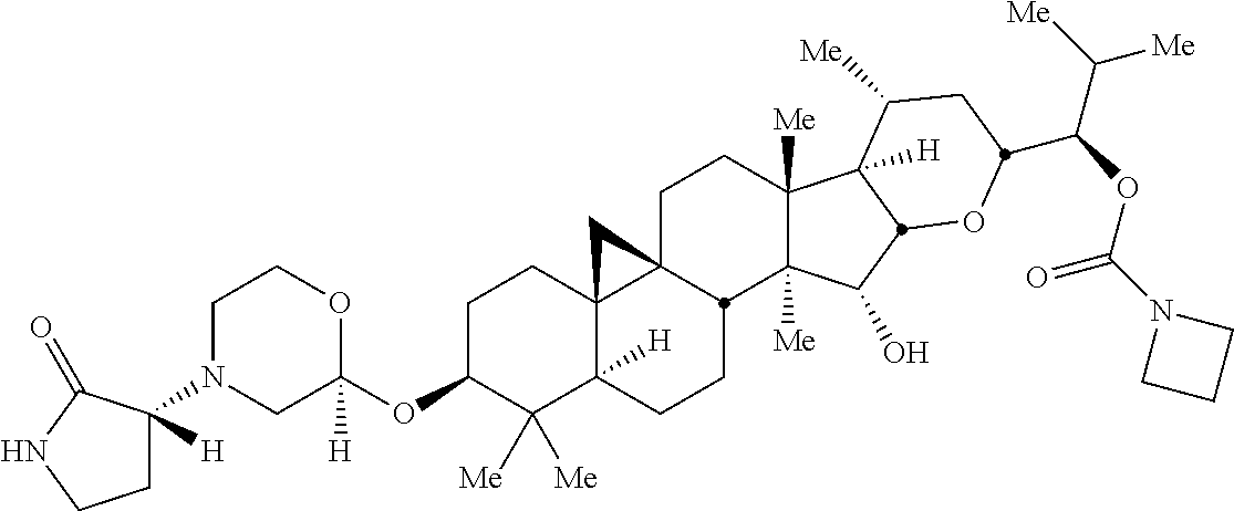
C1N(C2([H])CCNC2=O)CC(OC2C([Me])([Me])C3([H])C4(CC2)C2(CCC5([Me])C([Me])(C(O)C6C5([H])C([Me])CC(C(OC(N5CCC5)=O)C([Me])[Me])O6)C2CC3)C4)([H])OC1
